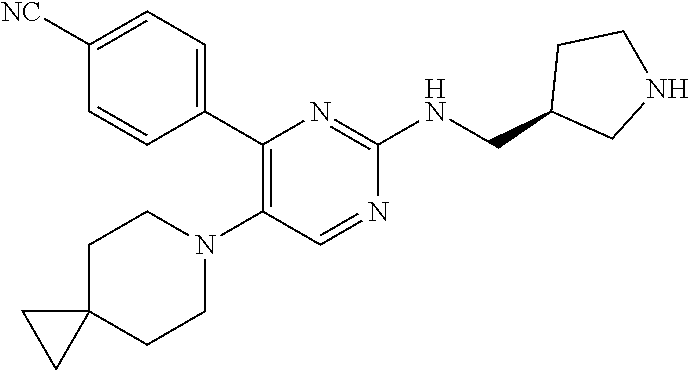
C1(C2=CC=C([NC])C=C2)=C(N2CCC3(CC2)CC3)C=NC(NCC2CNCC2)=N1
